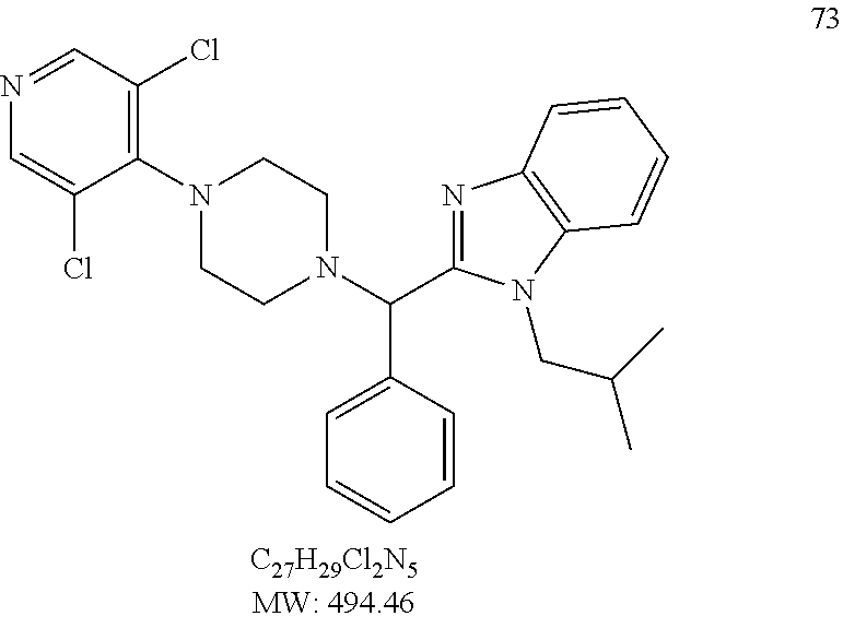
N1(C2=C(Cl)C=NC=C2Cl)CCN(C(C2=NC3=C(N2CC(C)C)C=CC=C3)C2=CC=CC=C2)CC1
